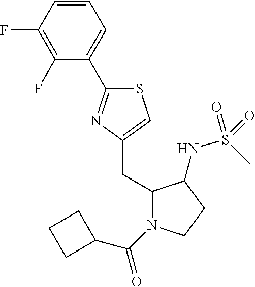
S1C(C2=CC=CC(F)=C2F)=NC(CC2N(C(=O)C3CCC3)CCC2NS(C)(=O)=O)=C1
